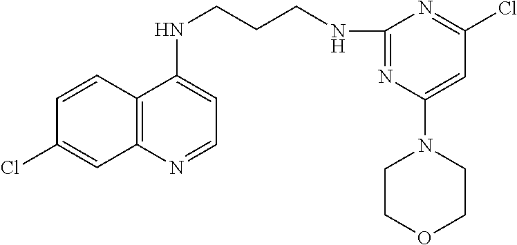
C12=C(N=CC=C1NCCCNC1=NC(N3CCOCC3)=CC(Cl)=N1)C=C(Cl)C=C2
